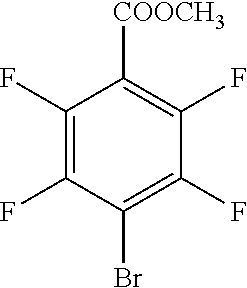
C1(F)=C(F)C(Br)=C(F)C(F)=C1[COOCH3]
